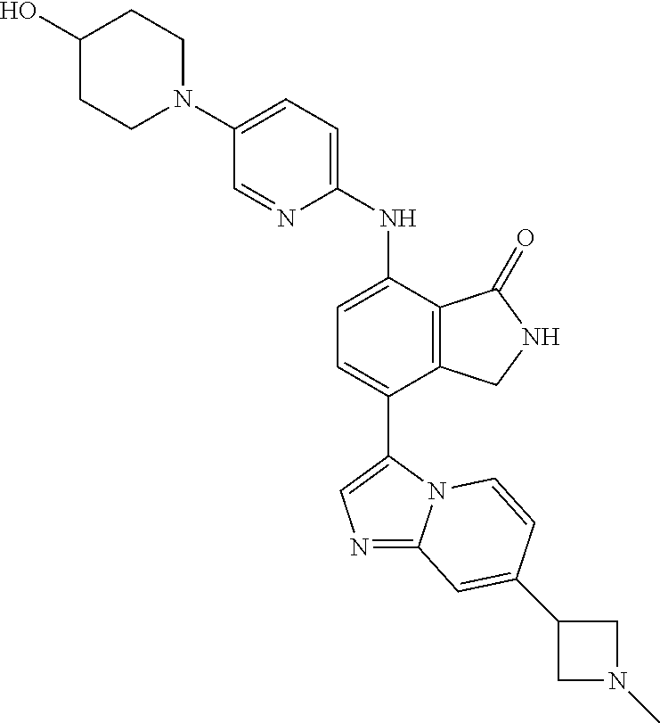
C1(O)CCN(C2=CC=C(NC3=CC=C(C4=CN=C5N4C=CC(C4CN(C)C4)=C5)C4=C3C(=O)NC4)N=C2)CC1
